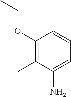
C1(OCC)=C(C)C(N)=CC=C1
